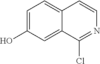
C1=C(O)C=C2C(=C1)C=CN=C2Cl
